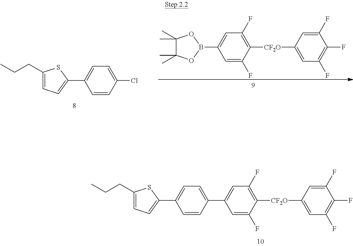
C1(C2=CC(F)=C([CF2O]C3=CC(F)=C(F)C(F)=C3)C(F)=C2)=CC=C(C2=CC=C(CCC)S2)C=C1.C1(C)(C)C(C)(C)OB(C2=CC(F)=C([CF2O]C3=CC(F)=C(F)C(F)=C3)C(F)=C2)O1.C1(CCC)=CC=C(C2=CC=C(Cl)C=C2)S1
